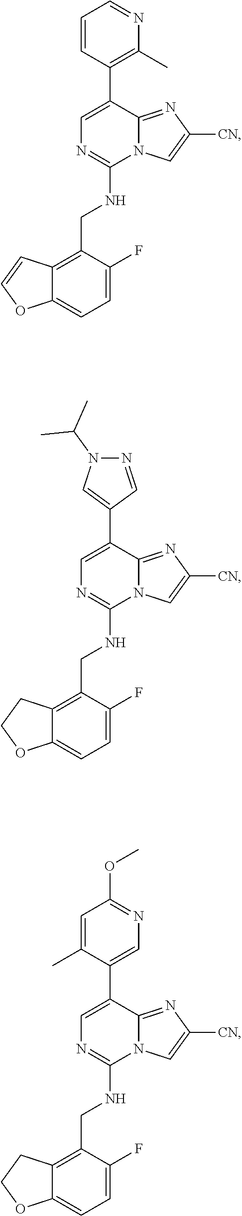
C1=C(F)C(CNC2=NC=C(C3=CN(C(C)C)N=C3)C3=NC([CN])=CN23)=C2C(=C1)OCC2.C1=C(F)C(CNC2=NC=C(C3=C(C)N=CC=C3)C3=NC([CN])=CN23)=C2C(=C1)OC=C2.C1=C(F)C(CNC2=NC=C(C3=CN=C(OC)C=C3C)C3=NC([CN])=CN23)=C2C(=C1)OCC2
